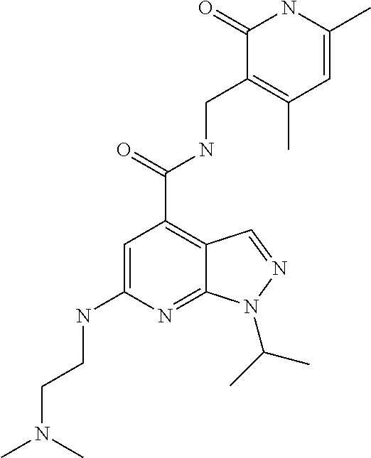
N(C1=CC(C(=O)NCC2=C(C)C=C(C)NC2=O)=C2C(=N1)N(C(C)C)N=C2)CCN(C)C
